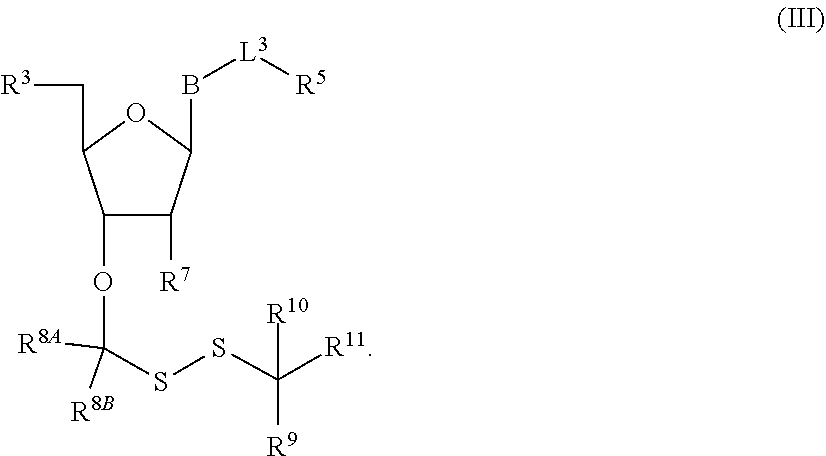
[L3]([R5])BC1OC(C[R3])C(OC(SSC([R11])([R10])[R9])([R8B])[R8A])C1[R7]
